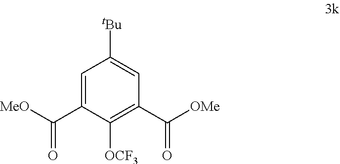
C1([OCF3])=C(C([OMe])=O)C=C([tBu])C=C1C([MeO])=O
